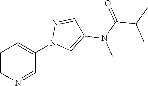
C1=CN=CC(N2C=C(N(C)C(C(C)C)=O)C=N2)=C1
